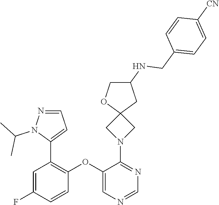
C1=C(F)C=CC(OC2=CN=CN=C2N2CC3(C2)CC(NCC2=CC=C([CN])C=C2)CO3)=C1C1=CC=NN1C(C)C
